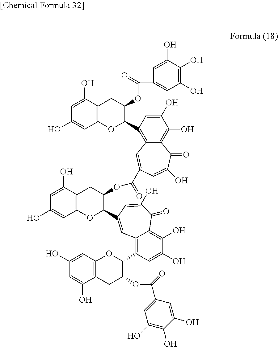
C12=C(C3C(OC(C4=CC(O)=C(O)C(O)=C4)=O)CC4=C(C=C(O)C=C4O)O3)C=C(O)C(O)=C1C(=O)C(O)=CC(C1OC3=C(C(O)=CC(O)=C3)CC1OC(=O)C1=CC3=C(C4OC5=C(C(O)=CC(O)=C5)CC4OC(=O)C4=CC(O)=C(O)C(O)=C4)C=C(O)C(O)=C3C(=O)C(O)=C1)=C2
